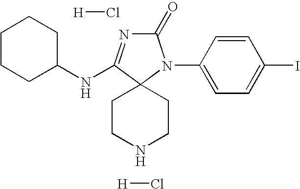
C1CCC(NC2=NC(=O)N(C3=CC=C(I)C=C3)C23CCNCC3)CC1.[H]Cl.[H]Cl
